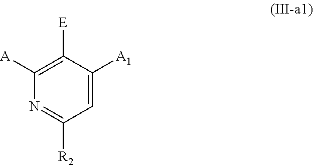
C1=C([A1])C([E])=C([A])N=C1[R2]
